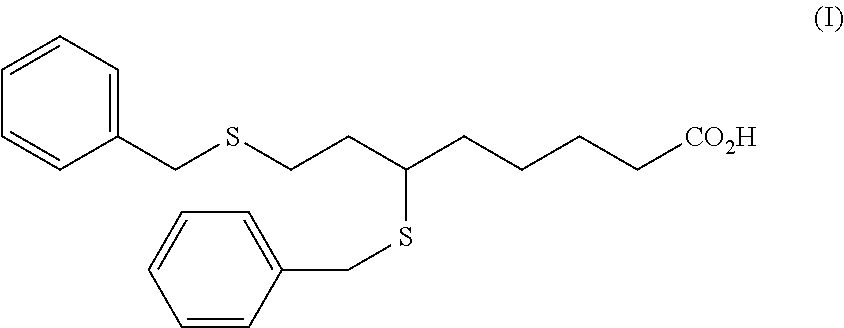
C1=CC=C(CSCCC(CCCC[CO2H])SCC2=CC=CC=C2)C=C1
